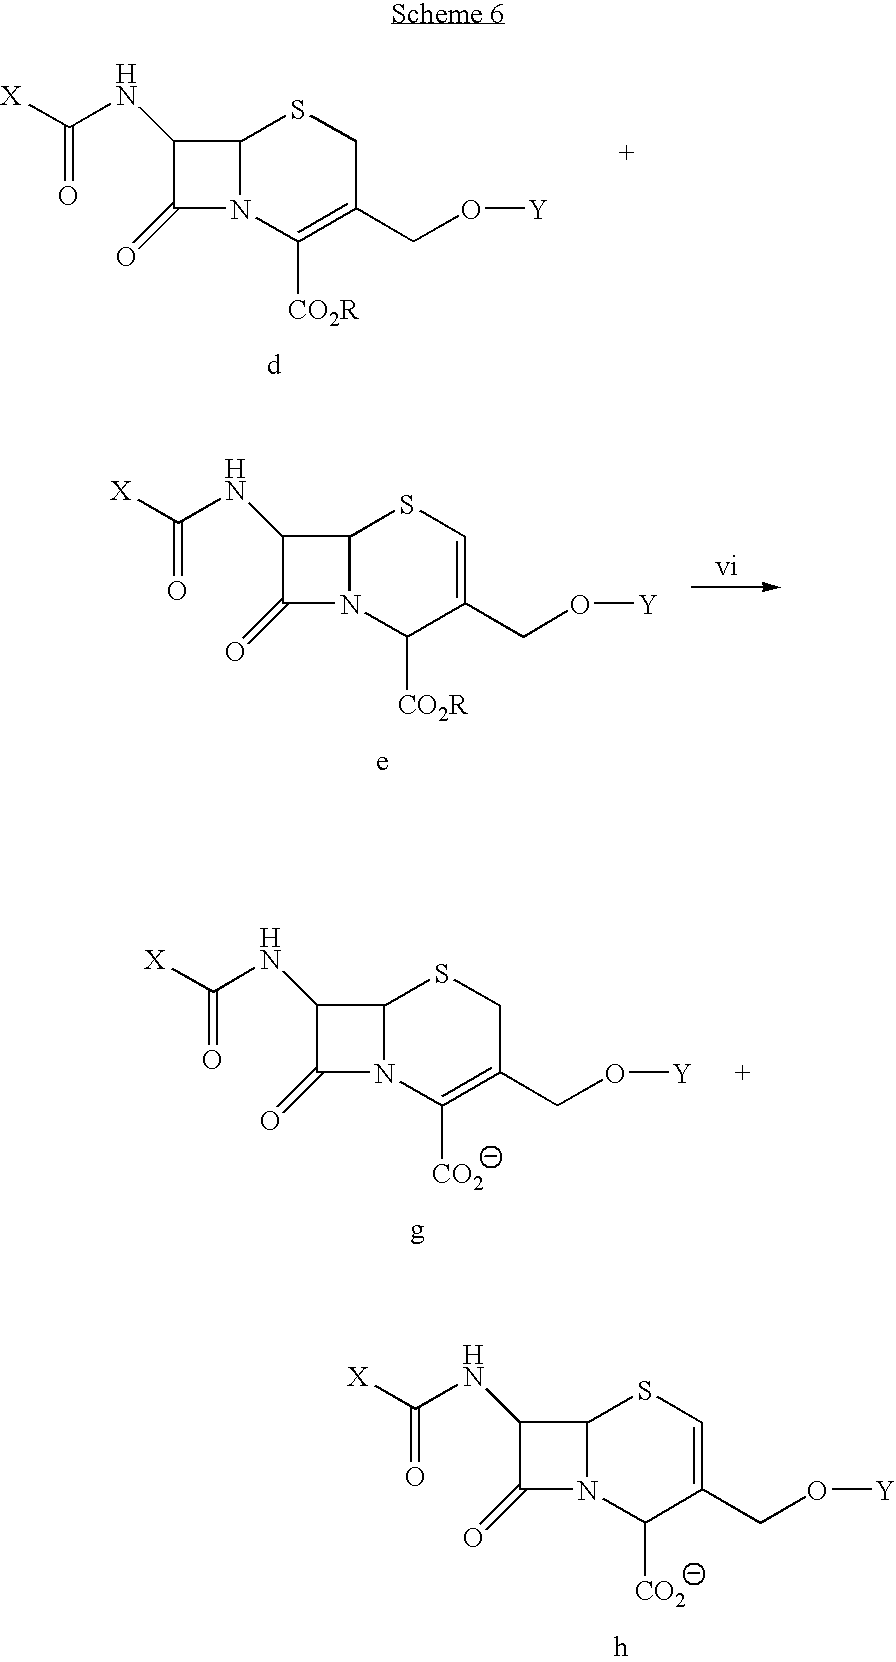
C12N(C([CO2])C(CO[Y])=CS1)C(=O)C2NC([X])=O.C12N(C([CO2R])=C(CO[Y])CS1)C(=O)C2NC([X])=O.C12N(C([CO2R])C(CO[Y])=CS1)C(=O)C2NC([X])=O.C12N(C([CO2])=C(CO[Y])CS1)C(=O)C2NC([X])=O
